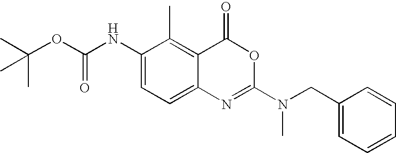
CC(OC(NC1=CC=C2C(=C1C)C(=O)OC(N(CC1=CC=CC=C1)C)=N2)=O)(C)C
